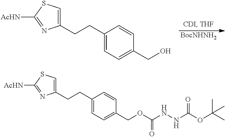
[BocNHNH2].C1(CCC2=CC=C(CO)C=C2)=CSC([AcHN])=N1.C1(CCC2=CC=C(COC(NNC(OC(C)(C)C)=O)=O)C=C2)=CSC([AcHN])=N1
